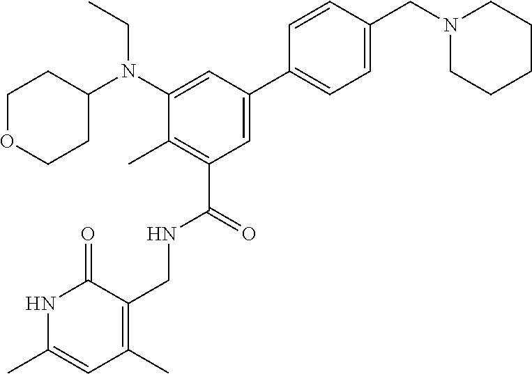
C1=CC(CN2CCCCC2)=CC=C1C1=CC(C(=O)NCC2=C(C)C=C(C)NC2=O)=C(C)C(N(C2CCOCC2)CC)=C1
